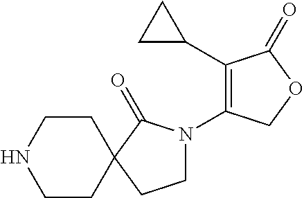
C1CC2(CCN1)C(=O)N(C1=C(C3CC3)C(=O)OC1)CC2
